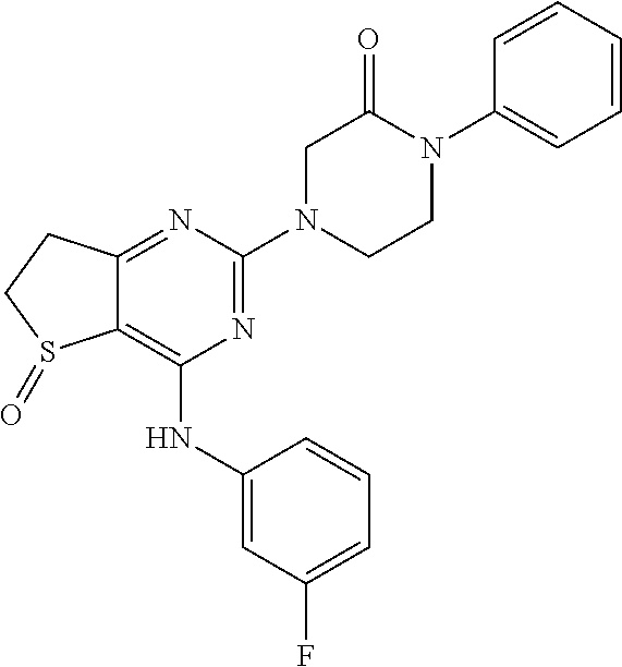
C12=NC(N3CCN(C4=CC=CC=C4)C(=O)C3)=NC(NC3=CC(F)=CC=C3)=C1S(=O)CC2
